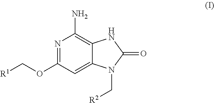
N1=C(OC[R1])C=C2C(=C1N)NC(=O)N2C[R2]
